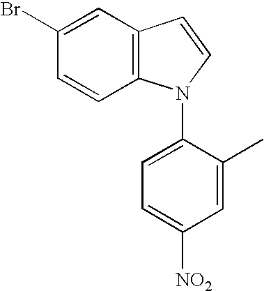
C1=CC2=C(C=C1Br)C=CN2C1=CC=C([NO2])C=C1C
